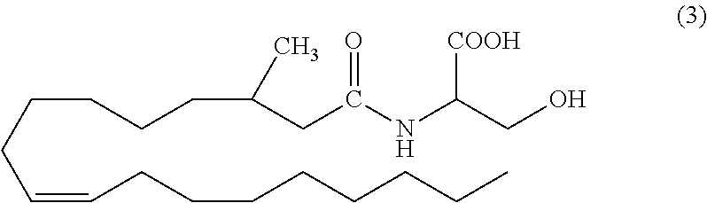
C(CCC=CCCCCCCCC)CCC(CC(NC(CO)[COOH])=O)C
